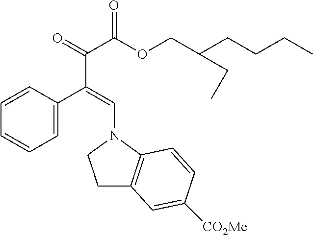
C1=C(C(=CN2CCC3=C2C=CC([CO2Me])=C3)C(=O)C(OCC(CCCC)CC)=O)C=CC=C1
